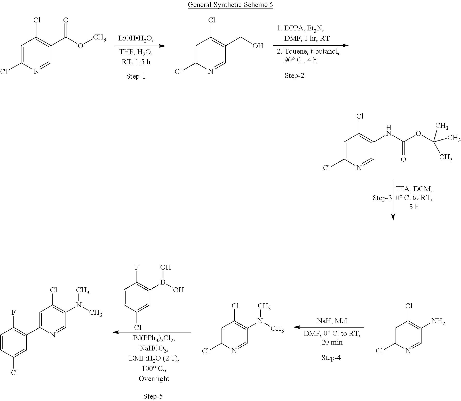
C1=C(Cl)N=CC(C(OC)=O)=C1Cl.C1=C(Cl)N=CC(CO)=C1Cl.C1=C(Cl)N=CC(NC(OC(C)(C)C)=O)=C1Cl.C1=CC(Cl)=CC(B(O)O)=C1F.C1=C(Cl)N=CC(N(C)C)=C1Cl.C1=CC(Cl)=CC(C2=CC(Cl)=C(N(C)C)C=N2)=C1F.C1=C(Cl)N=CC(N)=C1Cl
